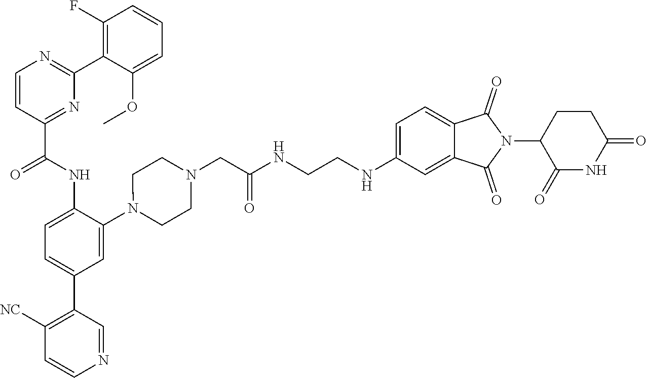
C1=CC(C(NC2=CC=C(C3=C([NC])C=CN=C3)C=C2N2CCN(CC(NCCNC3=CC=C4C(=C3)C(=O)N(C3C(=O)NC(=O)CC3)C4=O)=O)CC2)=O)=NC(C2=C(F)C=CC=C2OC)=N1
